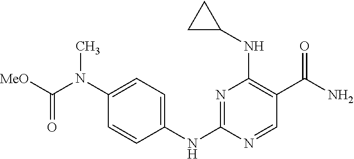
N1=C(NC2=CC=C(N(C([MeO])=O)C)C=C2)N=CC(C(N)=O)=C1NC1CC1
